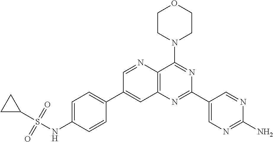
C1=C(NS(C2CC2)(=O)=O)C=CC(C2=CC3=C(C(N4CCOCC4)=NC(C4=CN=C(N)N=C4)=N3)N=C2)=C1
